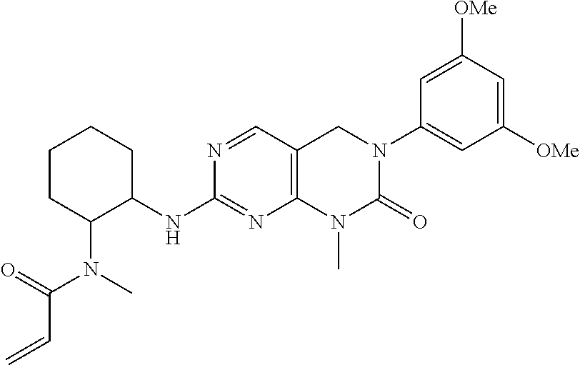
C1C(N(C(C=C)=O)C)C(NC2=NC3=C(C=N2)CN(C2=CC([OMe])=CC([OMe])=C2)C(=O)N3C)CCC1
